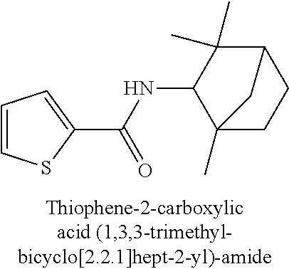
C(NC1C2(C)CCC(C1(C)C)C2)(=O)C1=CC=CS1
